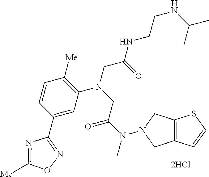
C12=C(CN(N(C)C(=O)CN(CC(=O)NCCNC(C)C)C3=C([Me])C=CC(C4=NOC([Me])=N4)=C3)C1)SC=C2
